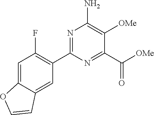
C1(C2=C(F)C=C3C(=C2)C=CO3)=NC(N)=C([OMe])C(C(=O)[OMe])=N1
